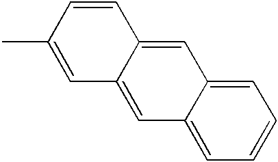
C1=C2C(=CC=C1)C=C1C(=C2)C=CC(C)=C1
